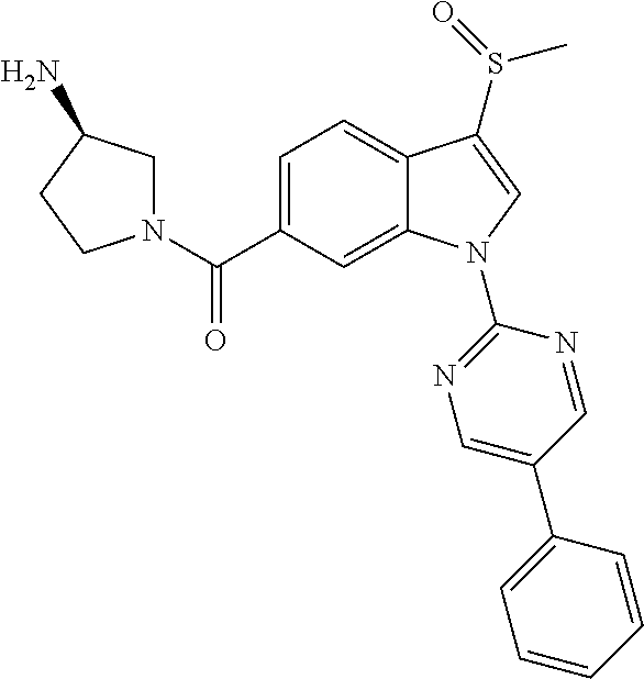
C(C1=CC=C2C(=C1)N(C1=NC=C(C3=CC=CC=C3)C=N1)C=C2S(=O)C)(=O)N1CC(N)CC1
